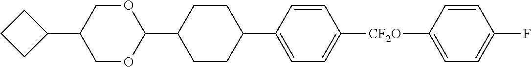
C1(C2OCC(C3CCC3)CO2)CCC(C2=CC=C([CF2O]C3=CC=C(F)C=C3)C=C2)CC1
